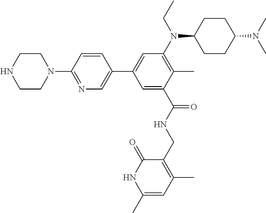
C1CN(C2=NC=C(C3=CC(N(C4CCC(N(C)C)CC4)CC)=C(C)C(C(=O)NCC4=C(C)C=C(C)NC4=O)=C3)C=C2)CCN1
